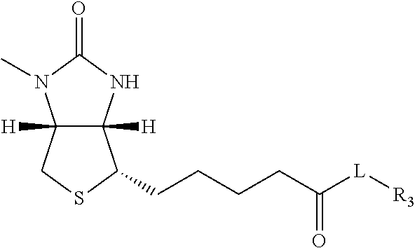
C12([H])C([H])(NC(=O)N1C)C(CCCCC([L][R3])=O)SC2
